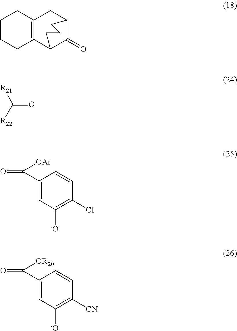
C12=C(C3C(=O)C(C1)CCC3)CCCC2.C1(C([OAr])=O)=CC([-O])=C(Cl)C=C1.C1(C([OR20])=O)=CC([-O])=C([CN])C=C1.C(=O)([R22])[R21]
